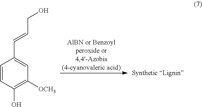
C1=CC(O)=C([OCH3])C=C1C=CCO
